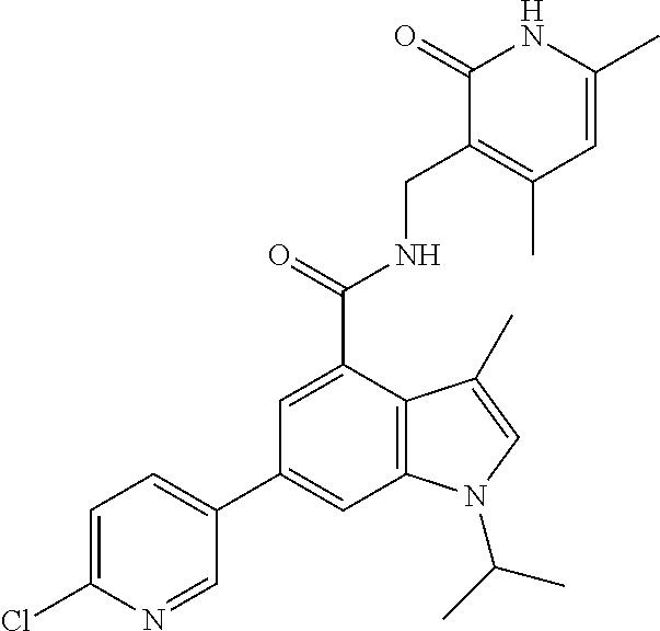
C1=C(C)NC(=O)C(CNC(C2=CC(C3=CC=C(Cl)N=C3)=CC3=C2C(C)=CN3C(C)C)=O)=C1C
